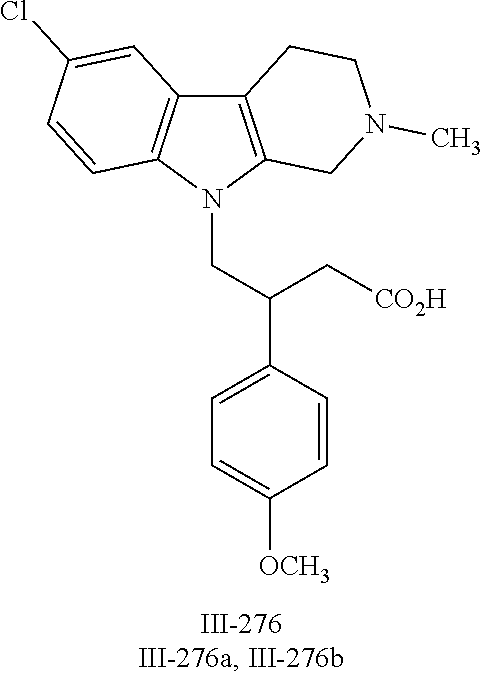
N1(CC(C2=CC=C([OCH3])C=C2)C[CO2H])C2=C(C3=C1C=CC(Cl)=C3)CCN(C)C2
